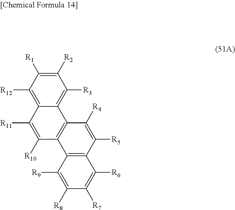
C12=C([R12])C([R1])=C([R2])C([R3])=C1C1=C(C([R10])=C2[R11])C2=C(C([R5])=C1[R4])C([R6])=C([R7])C([R8])=C2[R9]
